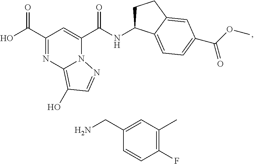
C1(C(O)=O)=NC2=C(O)C=NN2C(C(NC2CCC3=CC(C(OC)=O)=CC=C23)=O)=C1.C1(CN)=CC(C)=C(F)C=C1
